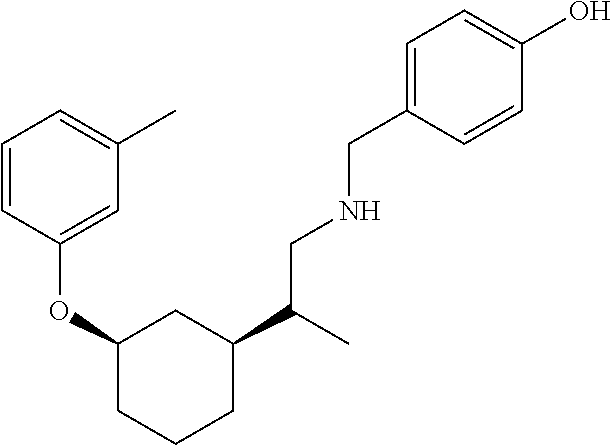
C1(C(CNCC2=CC=C(O)C=C2)C)CC(OC2=CC(C)=CC=C2)CCC1
